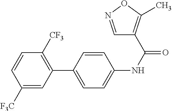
C1(C2=CC=C(NC(=O)C3=C(C)ON=C3)C=C2)=C([CF3])C=CC([F3C])=C1
